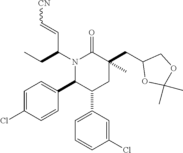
N1(C(CC)C=C[CN])C(C2=CC=C(Cl)C=C2)C(C2=CC=CC(Cl)=C2)CC(CC2OC(C)(C)OC2)(C)C1=O
